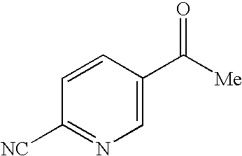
N1=C([NC])C=CC(C([Me])=O)=C1
